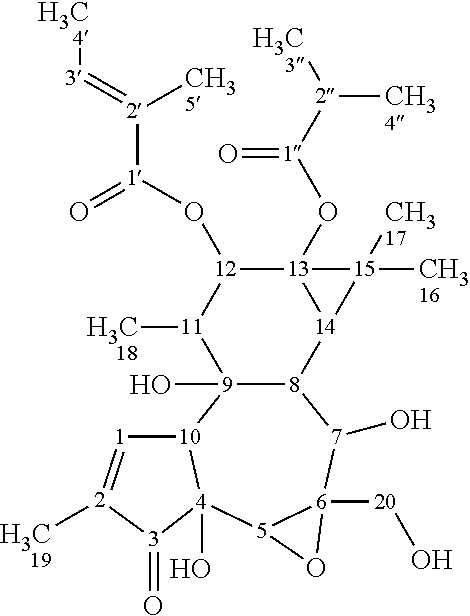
[12]1(O[1]([2](=[3][H3C4])[CH35])=O)[11]([H3C18])[9]2(O)[8]([14]3[13]1(O[1]([2]([H3C3])[CH34])=O)[15]3([CH316])[CH317])[7](O)[6]1([20]O)[5]([4]3(O)[10]2[1]=[2]([H3C19])[3]3=O)O1
